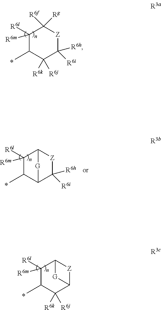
C1([R6m])([R6l])C(C)C([R6j])([R6k])C([R6h])([R6i])[Z]C1([R6f])[Rg].C1([R6m])([R6l])C(C)C([R6j])([R6k])C2[Z]C1[G]2.C1([R6m])([R6l])C(C)C2C([R6h])([R6i])[Z]C1[G]2
